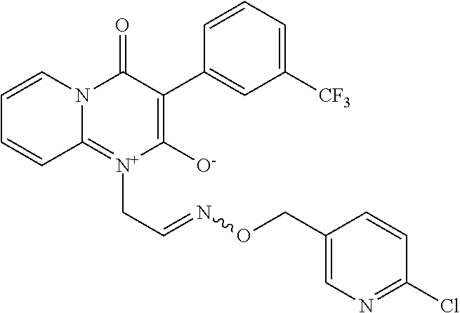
C1([CF3])=CC=CC(C2=C([O-])[N+](CC=NOCC3=CN=C(Cl)C=C3)=C3N(C=CC=C3)C2=O)=C1
